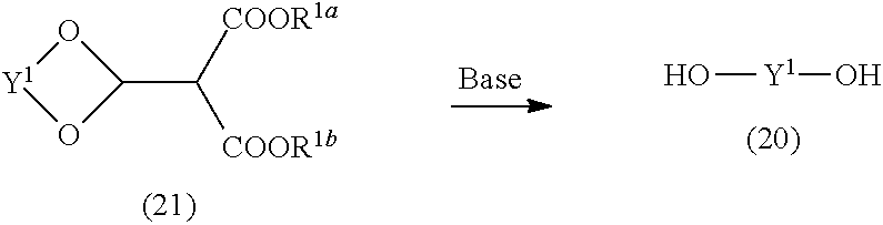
[Y1](O)O.C(C1O[Y1]O1)([COOR1b])[COOR1a]
